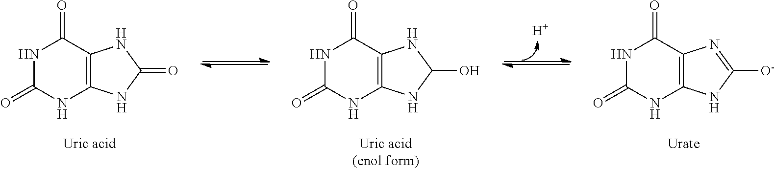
N1C(=O)NC2=C(C1=O)N=C([O-])N2.N1C(=O)NC2=C(C1=O)NC(O)N2.[H].N1C(=O)NC2=C(C1=O)NC(=O)N2
